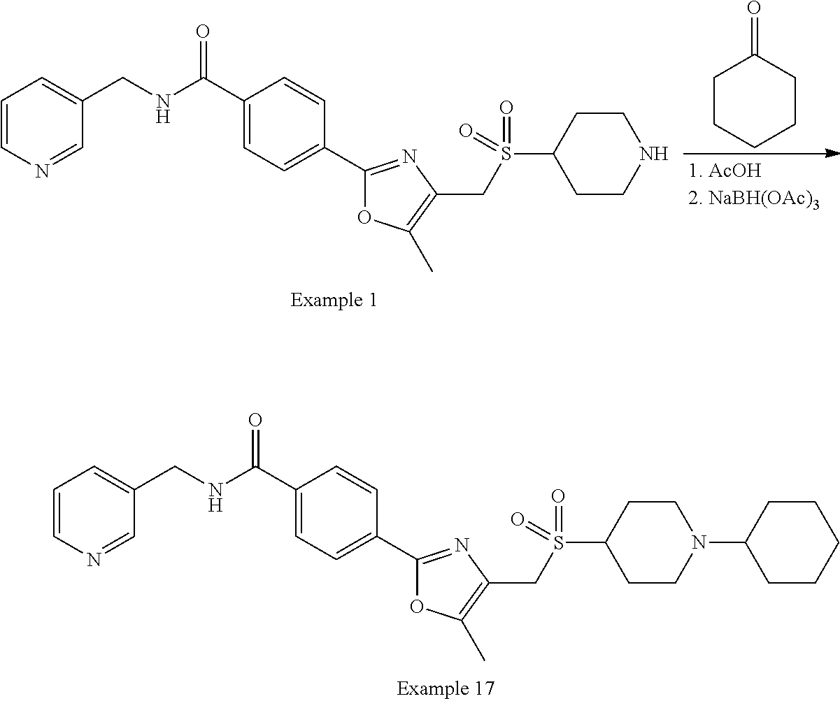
C1=CN=CC(CNC(C2=CC=C(C3=NC(CS(=O)(=O)C4CCN(C5CCCCC5)CC4)=C(C)O3)C=C2)=O)=C1.C1=CN=CC(CNC(C2=CC=C(C3=NC(CS(=O)(=O)C4CCNCC4)=C(C)O3)C=C2)=O)=C1.C1CCCCC1=O
